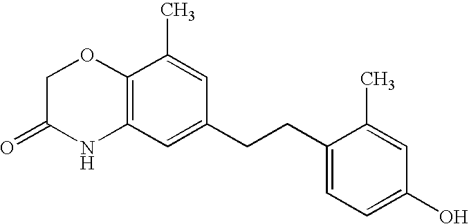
C12=C(C=C(CCC3=CC=C(O)C=C3C)C=C1C)NC(=O)CO2
